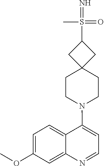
C1=C(OC)C=C2C(=C1)C(N1CCC3(CC1)CC(S(=N)(=O)C)C3)=CC=N2
